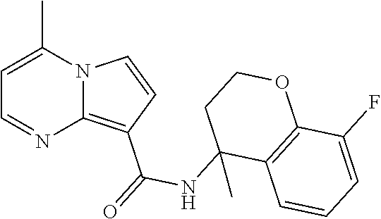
C1=C(C)N2C(=C(C(=O)NC3(C)C4=C(OCC3)C(F)=CC=C4)C=C2)N=C1
